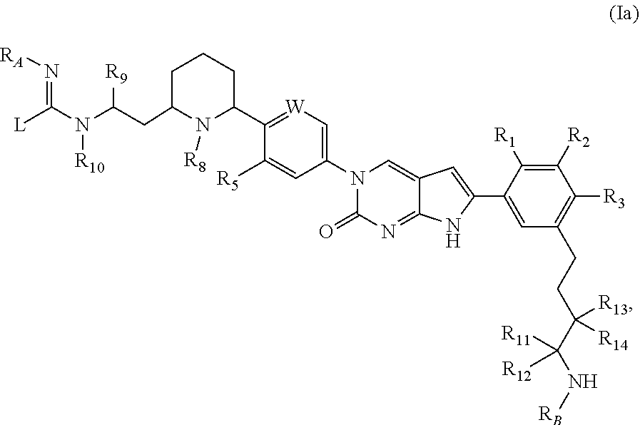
[L]C(N(C(CC1CCCC(C2=[W]C=C(N3C(=O)N=C4C(=C3)C=C(C3=CC(CCC(C(N[RB])([R11])[R12])([R13])[R14])=C([R3])C([R2])=C3[R1])N4)C=C2[R5])N1[R8])[R9])[R10])=N[RA]
